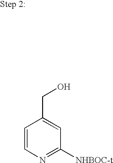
C1=CN=C([NHBOC-t])C=C1CO
